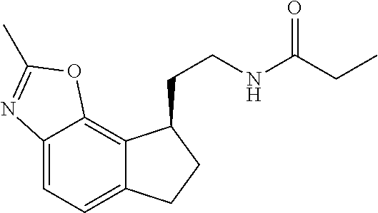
C12=CC=C3C(=C1OC(C)=N2)C(CCNC(CC)=O)CC3
